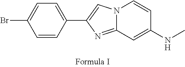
N12C(=NC(C3=CC=C(Br)C=C3)=C1)C=C(NC)C=C2
